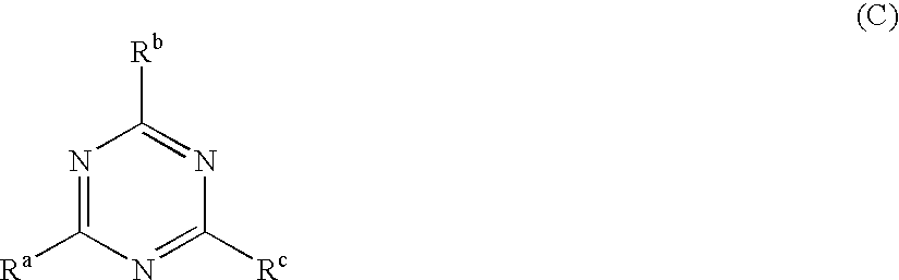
N1=C([Ra])N=C([Rc])N=C1[Rb]
